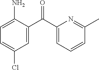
C1(N)=CC=C(Cl)C=C1C(C1=CC=CC(C)=N1)=O
